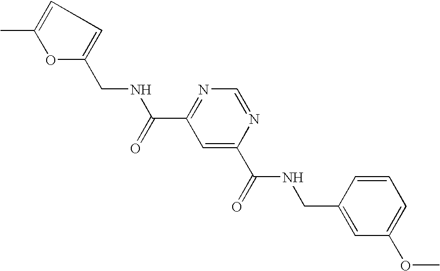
N(C(=O)C1=NC=NC(C(=O)NCC2=CC(OC)=CC=C2)=C1)CC1=CC=C(C)O1
